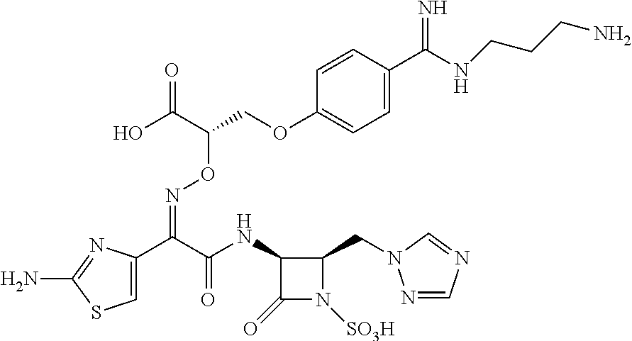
C1=C(C(C(NC2C(=O)N([SO3H])C2CN2N=CN=C2)=O)=NOC(COC2=CC=C(C(=N)NCCCN)C=C2)C(O)=O)N=C(N)S1
